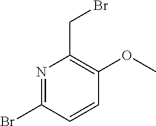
N1=C(Br)C=CC(OC)=C1CBr
